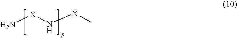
N[X]N[X]C
